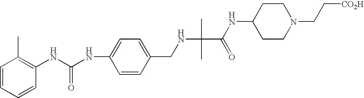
C1(NC(NC2=C(C)C=CC=C2)=O)=CC=C(CNC(C(NC2CCN(CC[CO2H])CC2)=O)(C)C)C=C1
